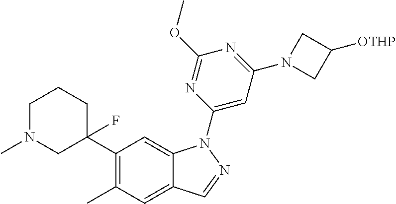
C1(C2(F)CCCN(C)C2)=C(C)C=C2C(=C1)N(C1=CC(N3CC([OTHP])C3)=NC(OC)=N1)N=C2
